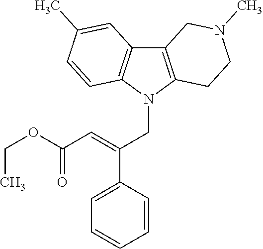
C12=C(N(CC(C3=CC=CC=C3)=CC(OCC)=O)C3=C1C=C(C)C=C3)CCN(C)C2
